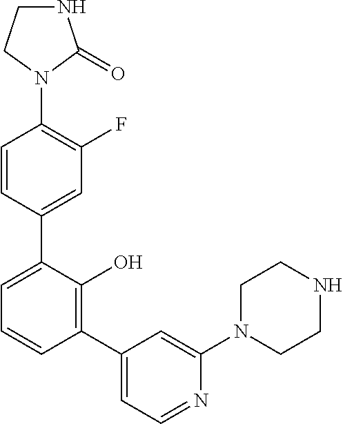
C1(N2C(=O)NCC2)=C(F)C=C(C2=CC=CC(C3=CC=NC(N4CCNCC4)=C3)=C2O)C=C1
